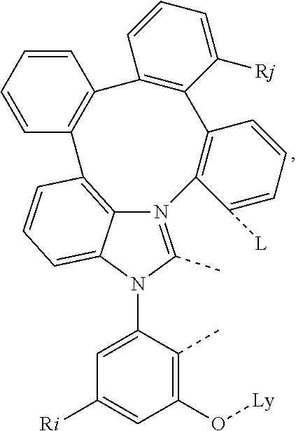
N12=C(C)N(C3=CC([Ri])=CC(O[Ly])=C3C)C3=CC=CC(=C13)C1=C(C=CC=C1)C1=C(C([Rj])=CC=C1)C1=C2C([L])=CC=C1
